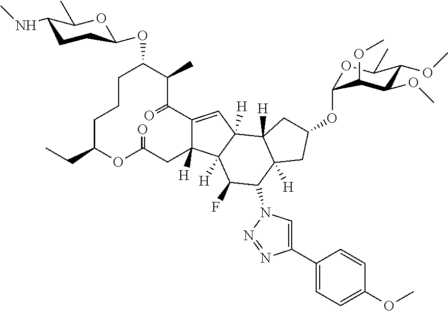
C1CCC(CC)OC(=O)CC2([H])C(=CC3([H])C2([H])C(F)C(N2C=C(C4=CC=C(OC)C=C4)N=N2)C2([H])C3([H])CC(OC3OC(C)C(OC)C(OC)C3OC)C2)C(=O)C(C)C1OC1CCC(NC)C(C)O1
